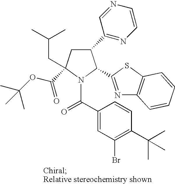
C1(C2=NC=CN=C2)CC(C(OC(C)(C)C)=O)(CC(C)C)N(C(C2=CC(Br)=C(C(C)(C)C)C=C2)=O)C1C1=NC2=C(S1)C=CC=C2
